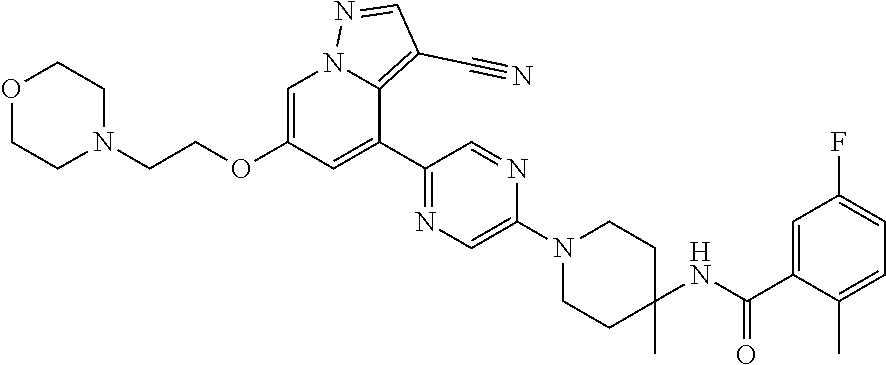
C1(C2=CC(OCCN3CCOCC3)=CN3C2=C(C#N)C=N3)=NC=C(N2CCC(NC(C3=CC(F)=CC=C3C)=O)(C)CC2)N=C1
